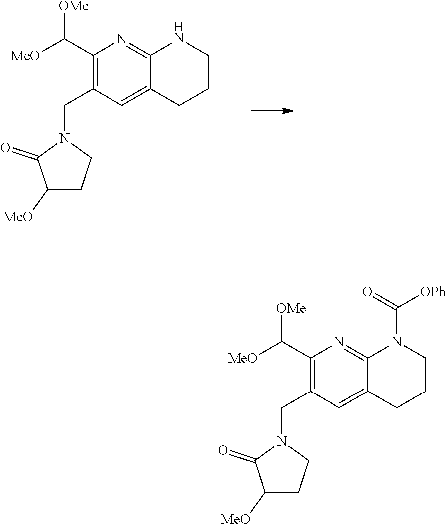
C1(C([OMe])[MeO])=C(CN2C(=O)C([MeO])CC2)C=C2C(=N1)NCCC2.C1(C([OMe])[MeO])=C(CN2C(=O)C([MeO])CC2)C=C2C(=N1)N(C([OPh])=O)CCC2
